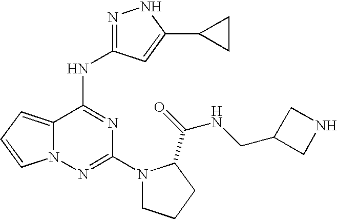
N(C(=O)C1N(C2=NN3C(=CC=C3)C(NC3=NNC(C4CC4)=C3)=N2)CCC1)CC1CNC1
